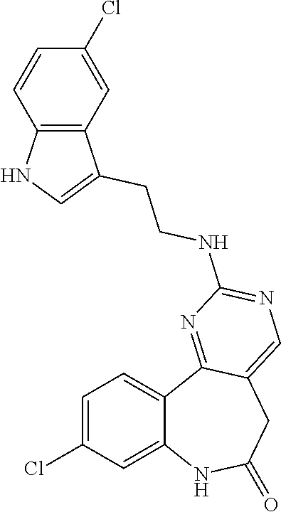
C12=CC(Cl)=CC=C1C1=NC(NCCC3=CNC4=C3C=C(Cl)C=C4)=NC=C1CC(=O)N2
